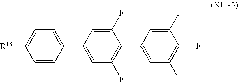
C1(C2=CC(F)=C(C3=CC(F)=C(F)C(F)=C3)C(F)=C2)=CC=C([R13])C=C1
